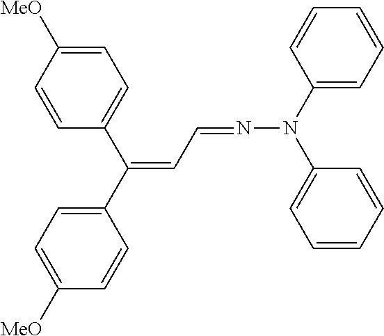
C(=CC=NN(C1=CC=CC=C1)C1=CC=CC=C1)(C1=CC=C([MeO])C=C1)C1=CC=C([MeO])C=C1
